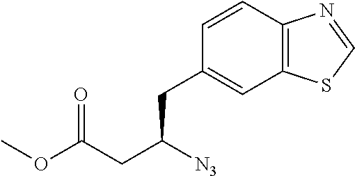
C12=C(C=C(CC(CC(=O)OC)[N3])C=C1)SC=N2
